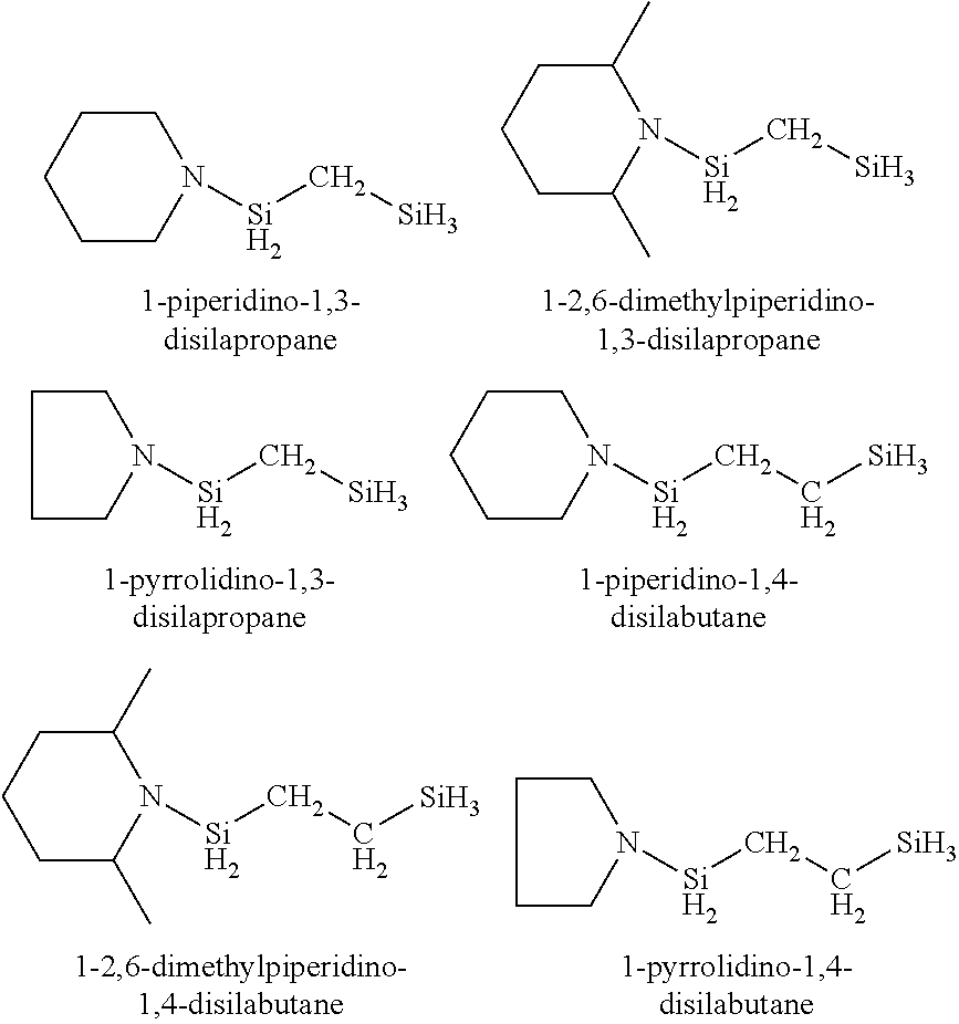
N1([Si]C[Si])CCCCC1.N1([Si]C[Si])C(C)CCCC1C.N1([Si]C[Si])CCCC1.N1([Si]CC[Si])CCCCC1.N1([Si]CC[Si])C(C)CCCC1C.N1([Si]CC[Si])CCCC1
